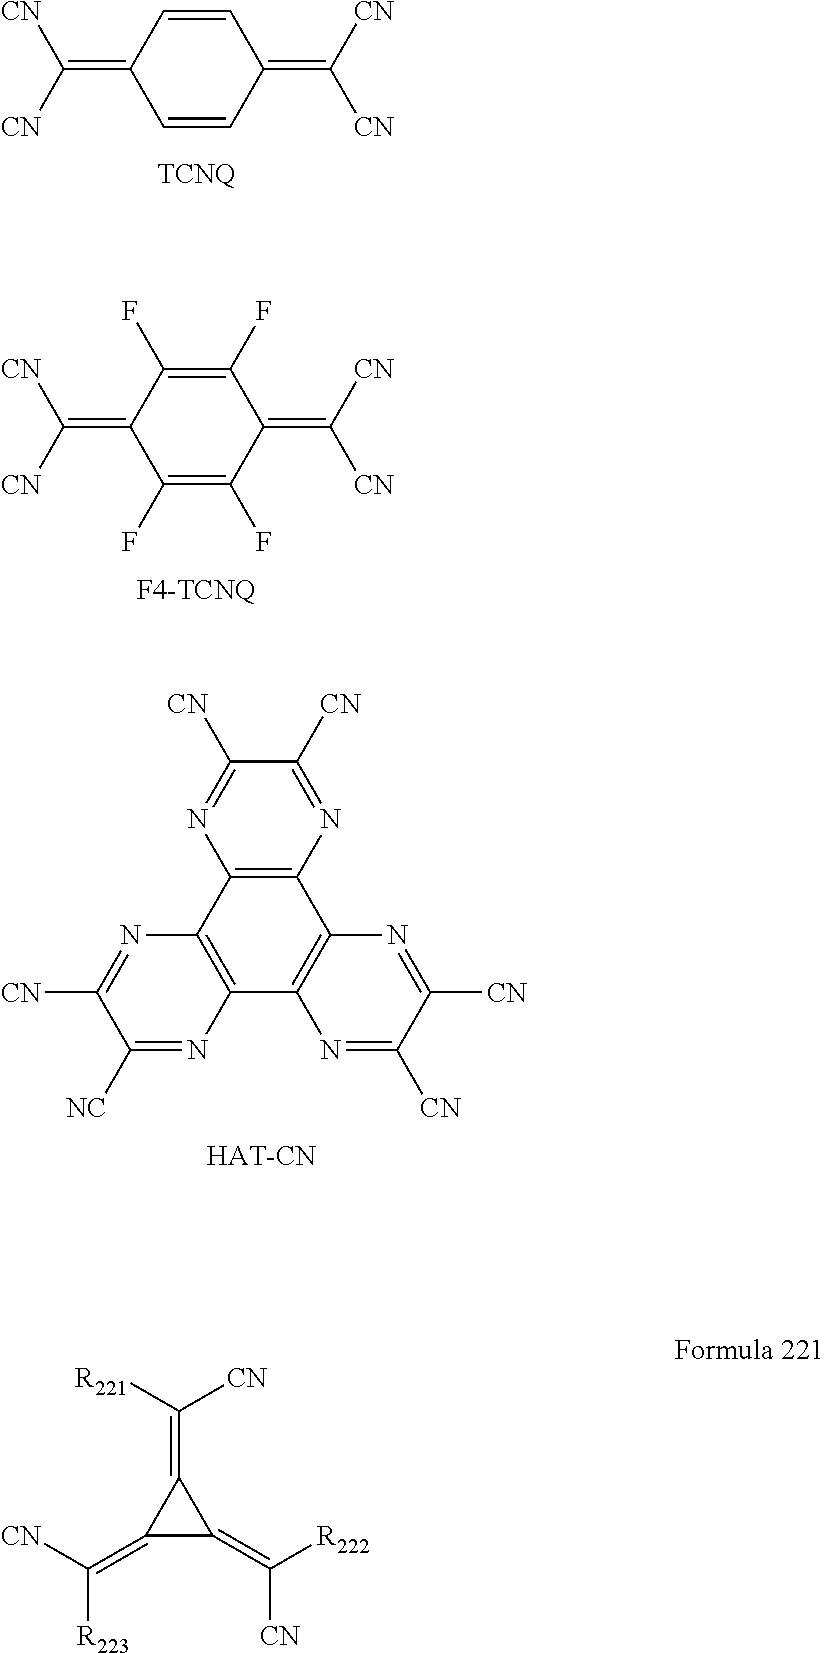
C1=CC(=C([CN])[CN])C=CC1=C([CN])[CN].C1(F)=C(F)C(=C([CN])[CN])C(F)=C(F)C1=C([CN])[CN].C12=C(C3=C(C4=C1N=C([CN])C([CN])=N4)N=C([CN])C([CN])=N3)N=C([NC])C([CN])=N2.C1(=C([CN])[R223])C(=C([R222])[CN])C1=C([R221])[CN]
